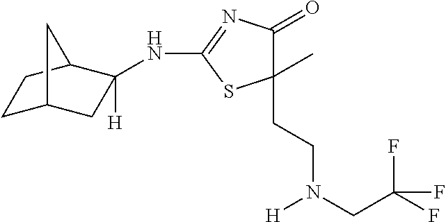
C1C2CC(NC3=NC(=O)C(C)(CCN([H])CC(F)(F)F)S3)([H])C(C1)C2
